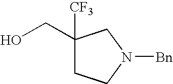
C1(CO)([CF3])CCN([Bn])C1
